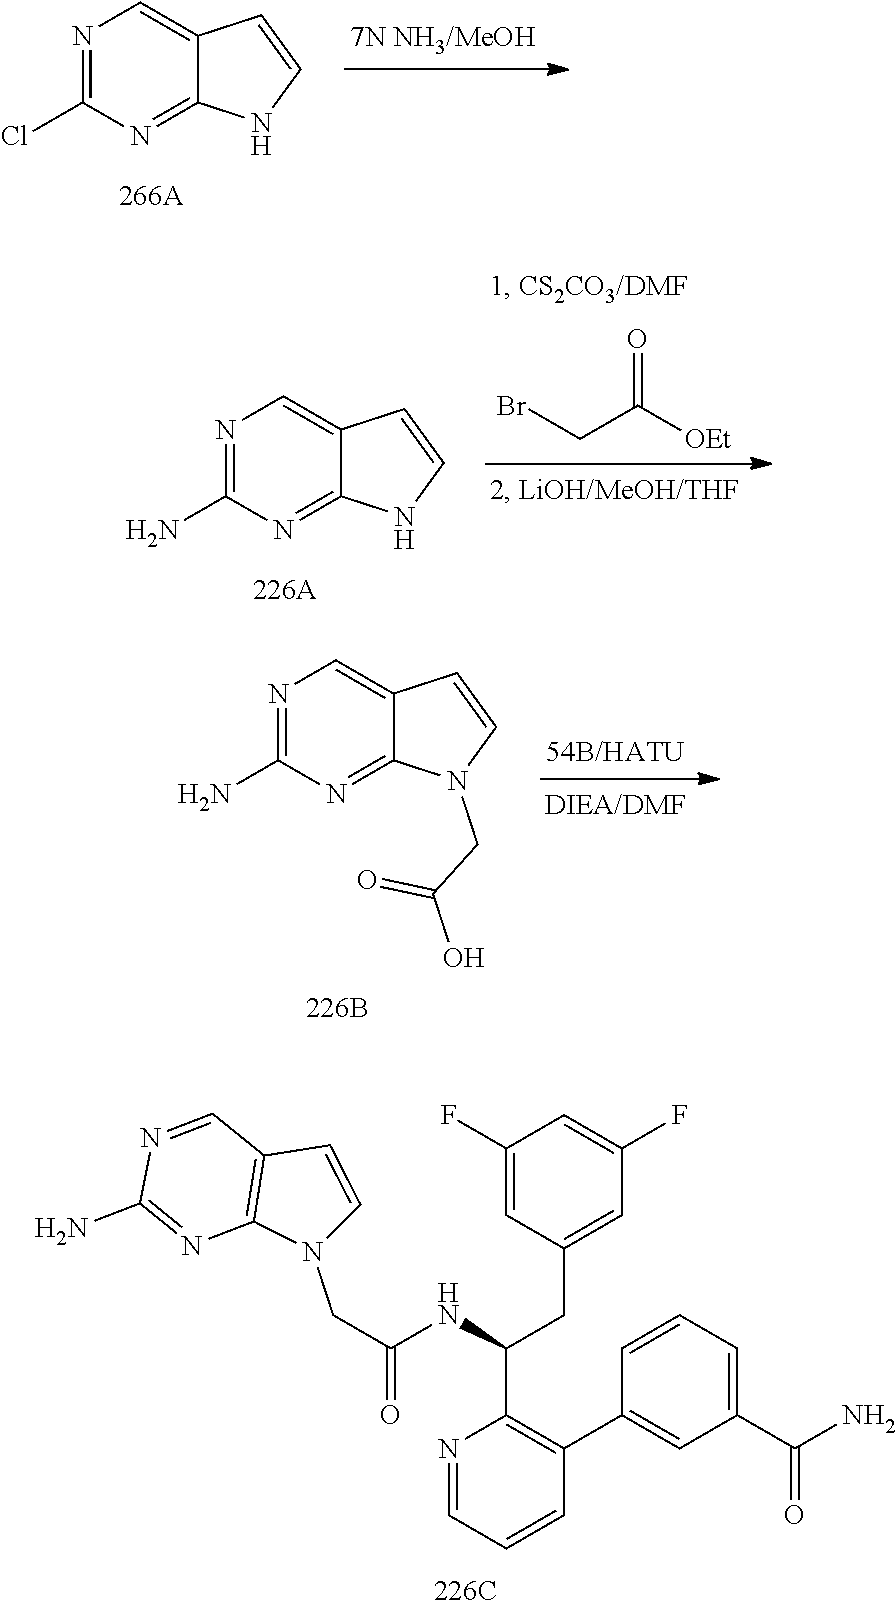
N1=C(Cl)N=C2C(=C1)C=CN2.BrCC([OEt])=O.N1=C(N)N=C2C(=C1)C=CN2.N1=C(N)N=C2C(=C1)C=CN2CC(O)=O.N1(CC(=O)NC(CC2=CC(F)=CC(F)=C2)C2=C(C3=CC(C(N)=O)=CC=C3)C=CC=N2)C=CC2=C1N=C(N)N=C2
